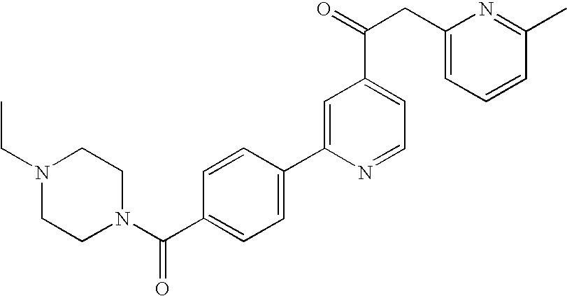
C1(C2=CC(C(CC3=CC=CC(C)=N3)=O)=CC=N2)=CC=C(C(N2CCN(CC)CC2)=O)C=C1
